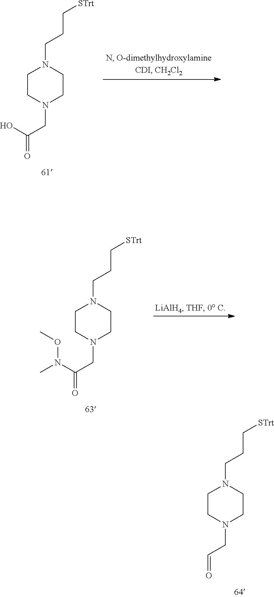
N1(CCC[STrt])CCN(CC(=O)O)CC1.N1(CCC[STrt])CCN(CC(=O)N(C)OC)CC1.N1(CCC[STrt])CCN(CC=O)CC1
